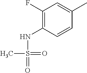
C1(F)=C(NS(C)(=O)=O)C=CC(C)=C1
